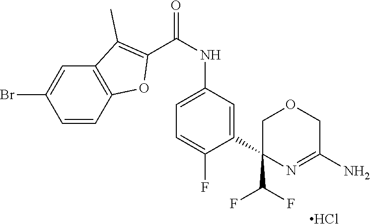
Cl.C(NC1=CC=C(F)C(C2(C(F)F)COCC(N)=N2)=C1)(=O)C1=C(C)C2=C(C=CC(Br)=C2)O1
